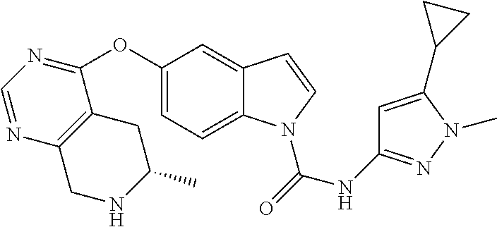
C1(OC2=NC=NC3=C2CC(C)NC3)=CC=C2C(=C1)C=CN2C(=O)NC1=NN(C)C(C2CC2)=C1
